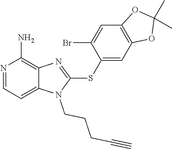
C12=CC=NC(N)=C1N=C(SC1=CC3=C(C=C1Br)OC(C)(C)O3)N2CCCC#C
